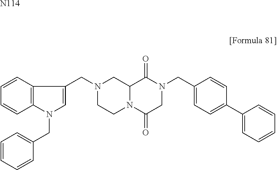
C1=CC2=C(C=C1)N(CC1=CC=CC=C1)C=C2CN1CCN2C(C1)C(=O)N(CC1=CC=C(C3=CC=CC=C3)C=C1)CC2=O.[N114]
